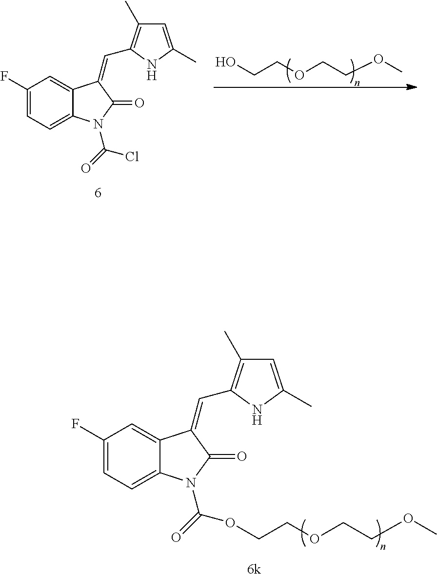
C1(F)=CC=C2C(=C1)C(=CC1=C(C)C=C(C)N1)C(=O)N2C(=O)Cl.C(COCCOC)O.C1(F)=CC=C2C(=C1)C(=CC1=C(C)C=C(C)N1)C(=O)N2C(=O)OCCOCCOC
